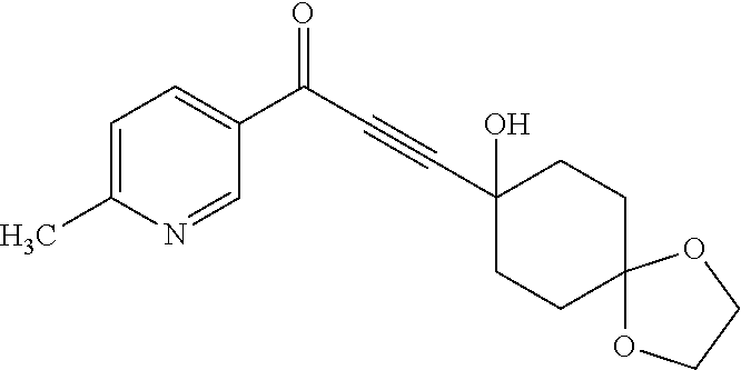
C1=C(C)N=CC(C(C#CC2(O)CCC3(CC2)OCCO3)=O)=C1
